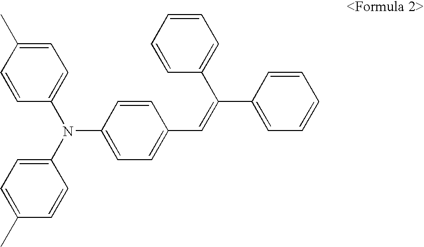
C1=CC(C)=CC=C1N(C1=CC=C(C=C(C2=CC=CC=C2)C2=CC=CC=C2)C=C1)C1=CC=C(C)C=C1
